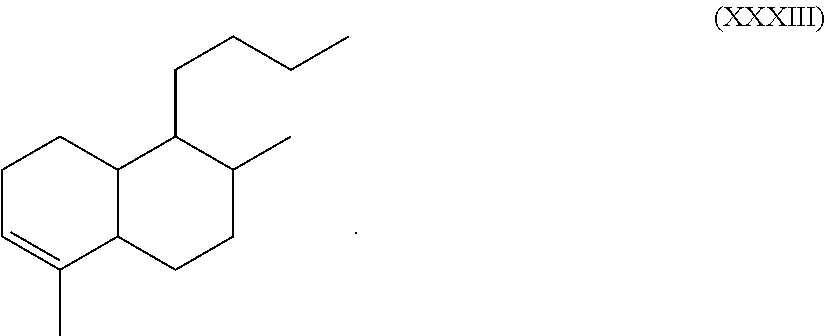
C1C=C(C)C2C(C1)C(CCCC)C(C)CC2
